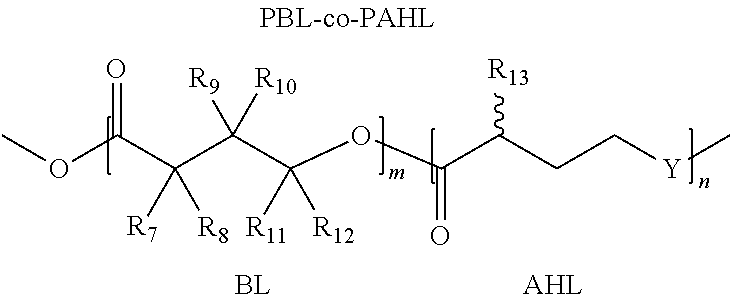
COC(C(C(C(OC(C(CC[Y]C)[R13])=O)([R11])[R12])([R9])[R10])([R7])[R8])=O
